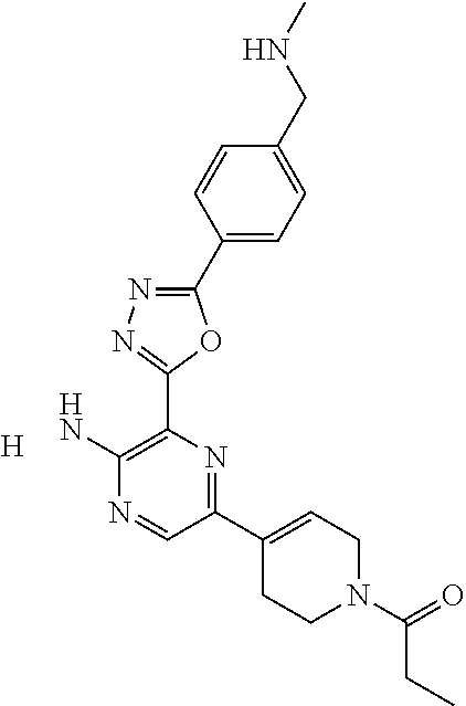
[H].C1(C2=CCN(C(=O)CC)CC2)=NC(C2=NN=C(C3=CC=C(CNC)C=C3)O2)=C(N)N=C1
